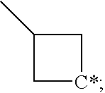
C1(C)C[C*]C1
